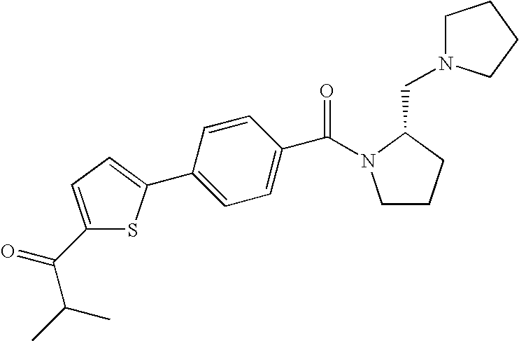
C(N1C(CN2CCCC2)CCC1)(=O)C1=CC=C(C2=CC=C(C(C(C)C)=O)S2)C=C1
